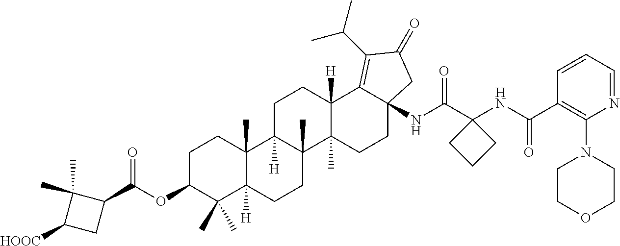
N1=CC=CC(C(NC2(C(NC34C(=C(C(C)C)C(=O)C3)C3([H])C(C)(CC4)C4(C)C([H])(CC3)C3(C)C([H])(CC4)C(C)(C)C(OC(=O)C4C(C)(C)C([HOOC])C4)CC3)=O)CCC2)=O)=C1N1CCOCC1
